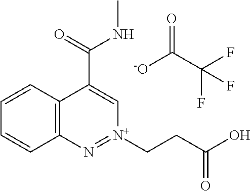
C12=C(C=CC=C1)C(C(NC)=O)=C[N+](CCC(O)=O)=N2.O=C(C(F)(F)F)[-O]
